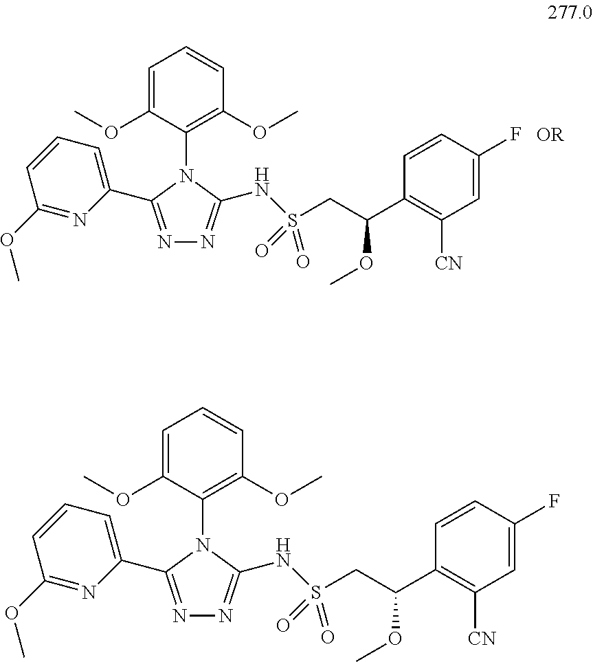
N1=C(C2=CC=CC(OC)=N2)N(C2=C(OC)C=CC=C2OC)C(NS(CC(C2=C([CN])C=C(F)C=C2)OC)(=O)=O)=N1.[OR].N1=C(C2=CC=CC(OC)=N2)N(C2=C(OC)C=CC=C2OC)C(NS(CC(C2=C([CN])C=C(F)C=C2)OC)(=O)=O)=N1
